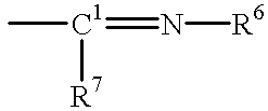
C[C1]([R7])=N[R6]
